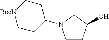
[BocN]1CCC(N2CCC(O)C2)CC1
